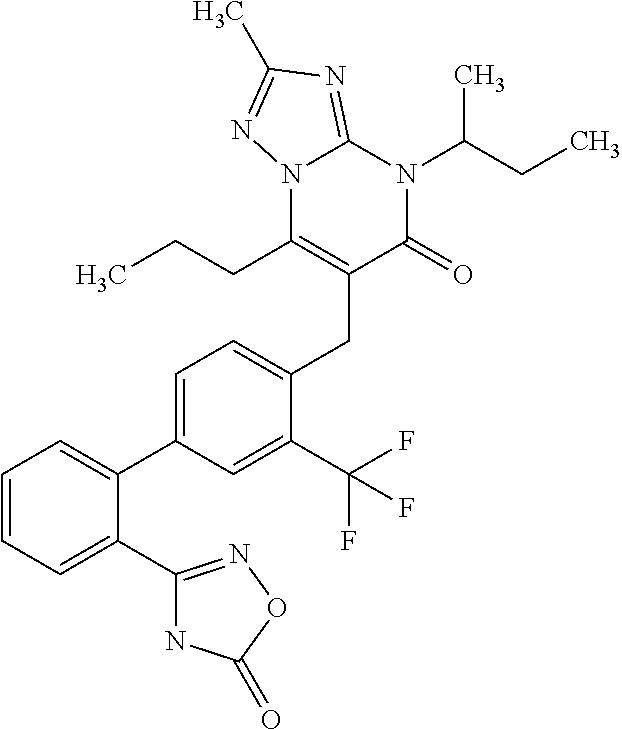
C1=CC=C(C2=NOC(=O)N2)C(C2=CC=C(CC3=C(CCC)N4C(=NC(C)=N4)N(C(CC)C)C3=O)C(C(F)(F)F)=C2)=C1
